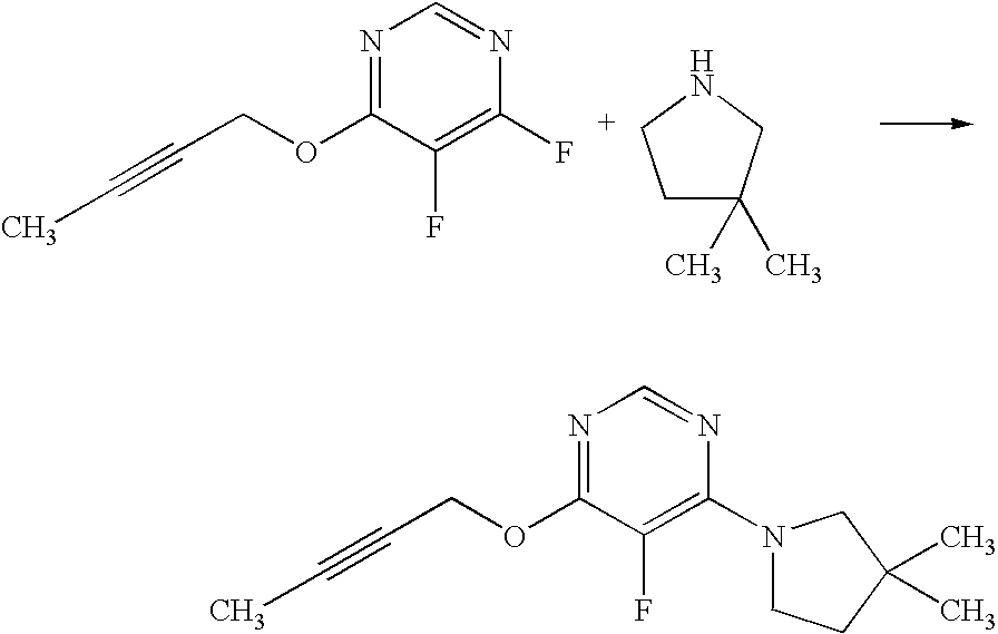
N1=C(OCC#CC)C(F)=C(F)N=C1.C1C(C)(C)CNC1.N1=C(OCC#CC)C(F)=C(N2CCC(C)(C)C2)N=C1
